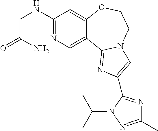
C1(NCC(=O)N)=NC=C2C(=C1)OCCN1C2=NC(C2=NC(C)=NN2C(C)C)=C1
